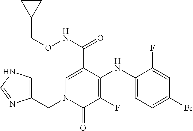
C1(NC2=C(F)C(=O)N(CC3=CNC=N3)C=C2C(NOCC2CC2)=O)=CC=C(Br)C=C1F
